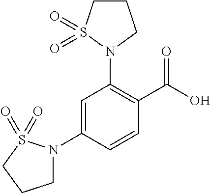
C1=C(N2CCCS2(=O)=O)C=CC(C(O)=O)=C1N1CCCS1(=O)=O
